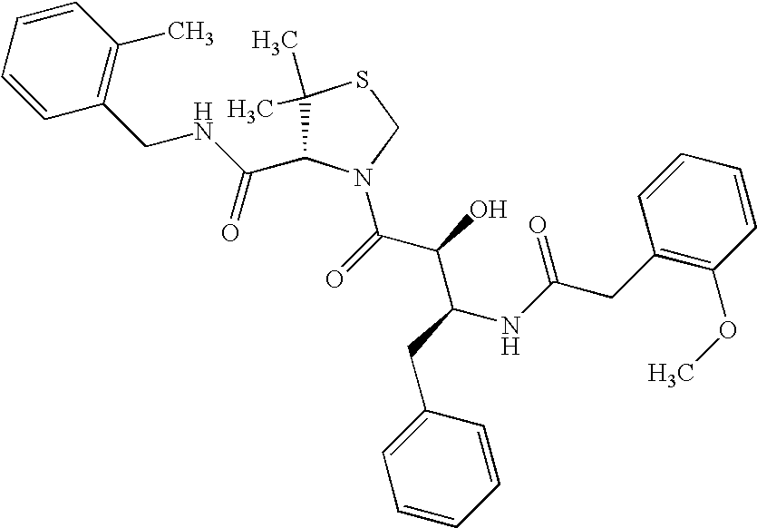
C1(C)(C)C(C(NCC2=C(C)C=CC=C2)=O)N(C(C(C(NC(CC2=C(OC)C=CC=C2)=O)CC2=CC=CC=C2)O)=O)CS1
